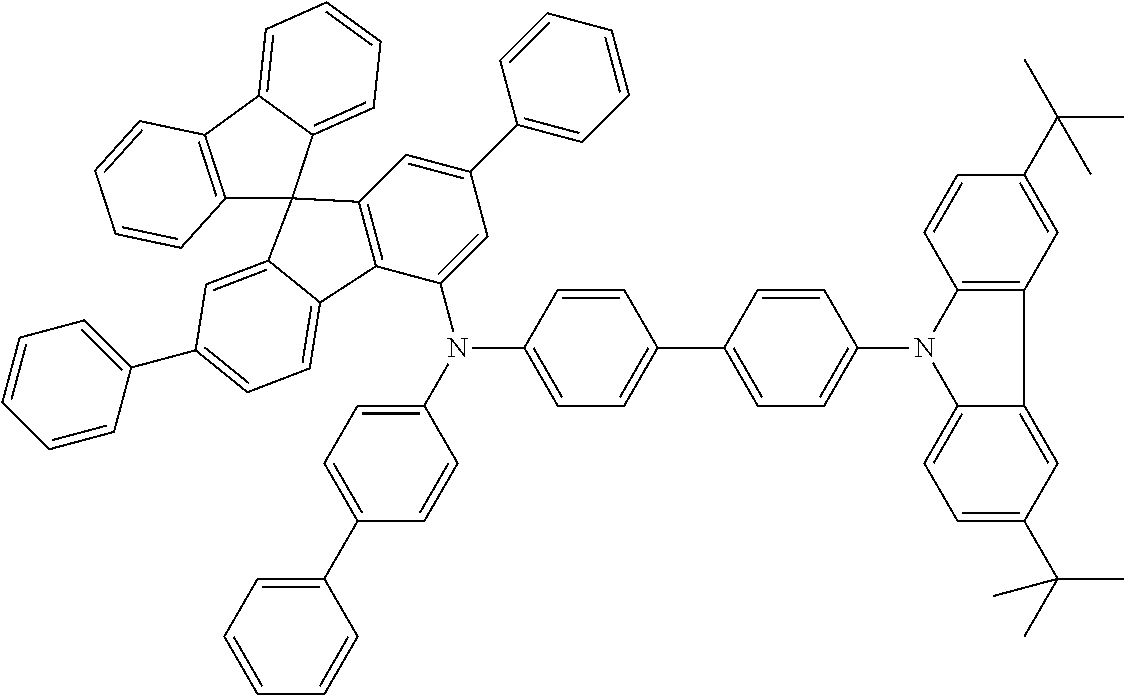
C12=C(C3=CC=CC=C3C13C1=C(C(N(C4=CC=C(C5=CC=CC=C5)C=C4)C4=CC=C(C5=CC=C(N6C7=CC=C(C(C)(C)C)C=C7C7=C6C=CC(C(C)(C)C)=C7)C=C5)C=C4)=CC(C4=CC=CC=C4)=C1)C1=CC=C(C4=CC=CC=C4)C=C31)C=CC=C2
